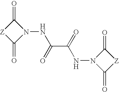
C1(=O)[Z]C(=O)N1NC(C(=O)NN1C(=O)[Z]C1=O)=O
